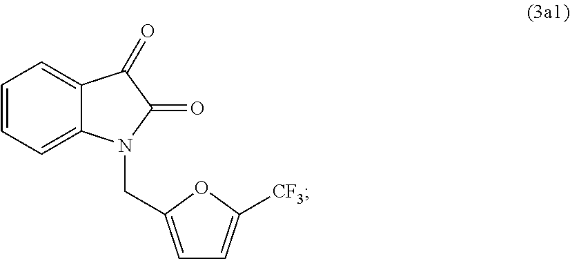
C1=C2C(=CC=C1)C(=O)C(=O)N2CC1=CC=C([CF3])O1
